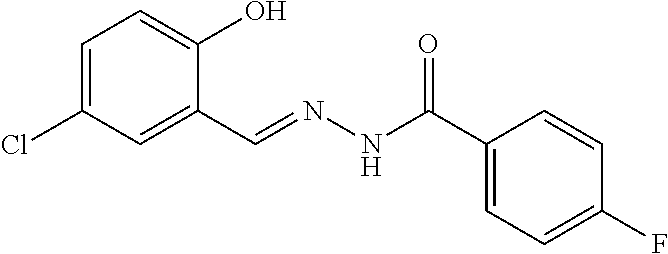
C1=C(Cl)C=C(C=NNC(C2=CC=C(F)C=C2)=O)C(O)=C1
